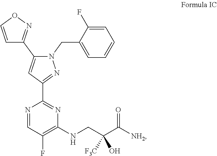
C1(F)=C(NCC(C([NH2])=O)(O)[F3C])N=C(C2=NN(CC3=CC=CC=C3F)C(C3=NOC=C3)=C2)N=C1
